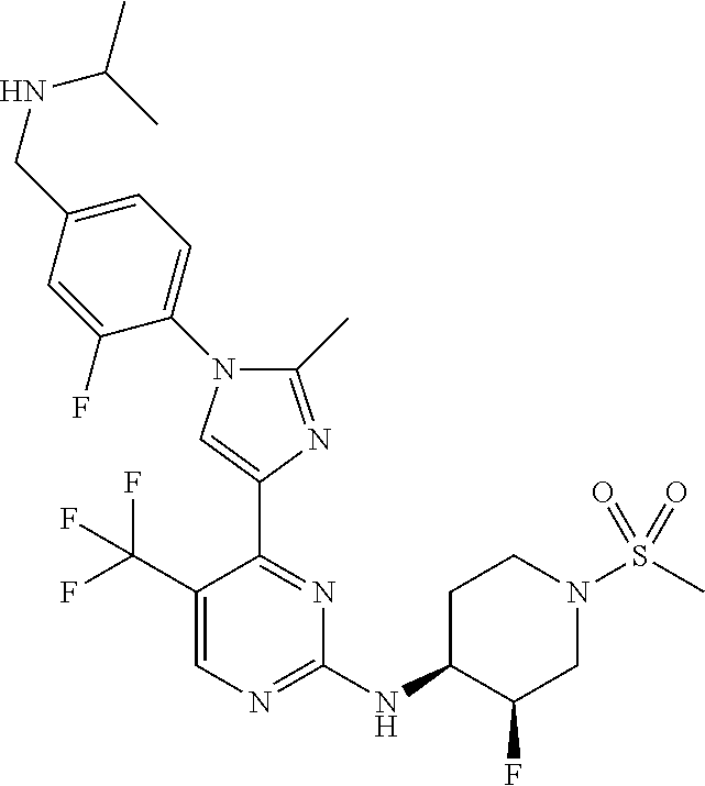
C1(C)=NC(C2=NC(NC3C(F)CN(S(C)(=O)=O)CC3)=NC=C2C(F)(F)F)=CN1C1=CC=C(CNC(C)C)C=C1F
